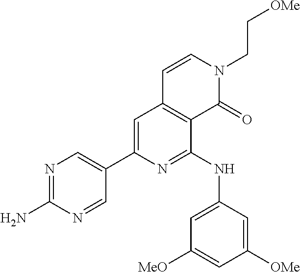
C1(C2=CC3=C(C(NC4=CC([MeO])=CC([OMe])=C4)=N2)C(=O)N(CC[OMe])C=C3)=CN=C(N)N=C1
